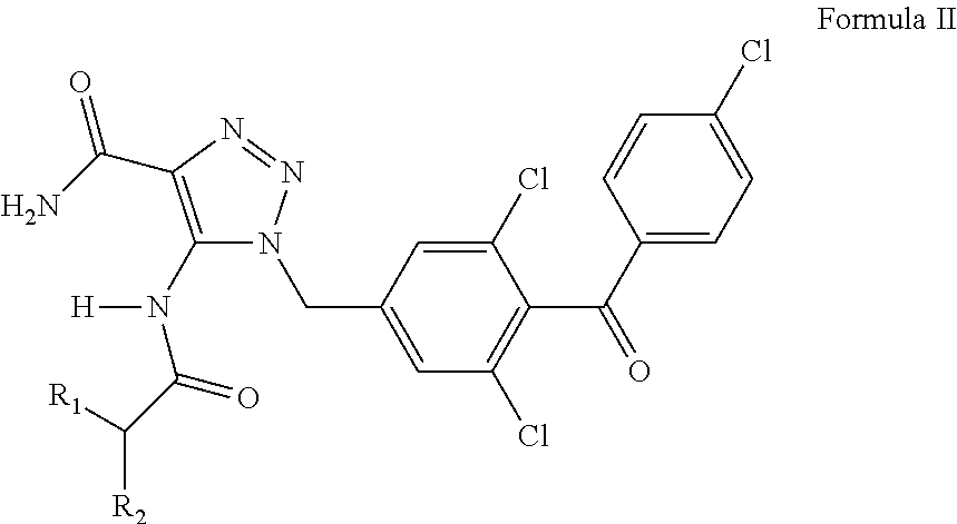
C1(N([H])C(C([R1])[R2])=O)=C(C(N)=O)N=NN1CC1=CC(Cl)=C(C(C2=CC=C(Cl)C=C2)=O)C(Cl)=C1
